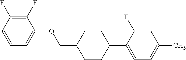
C1(F)=C(F)C=CC=C1OCC1CCC(C2=CC=C(C)C=C2F)CC1
